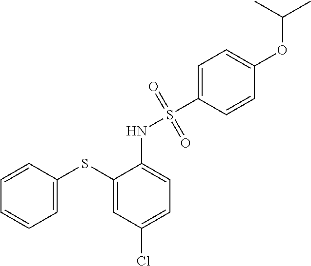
S(C1=CC=CC=C1)C1=CC(Cl)=CC=C1NS(C1=CC=C(OC(C)C)C=C1)(=O)=O
